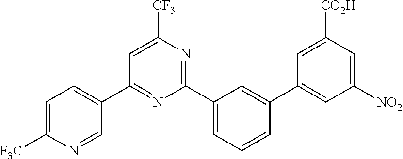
C1(C2=CC=C([F3C])N=C2)=NC(C2=CC=CC(C3=CC([NO2])=CC([CO2H])=C3)=C2)=NC([CF3])=C1
